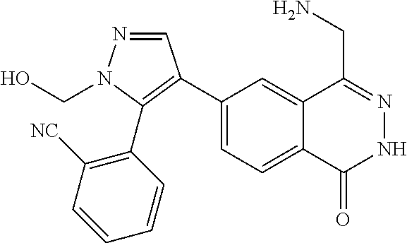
C1(C2=C(C3=C([NC])C=CC=C3)N(CO)N=C2)=CC=C2C(=C1)C(CN)=NNC2=O
